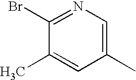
C1(Br)=NC=C(C)C=C1C
